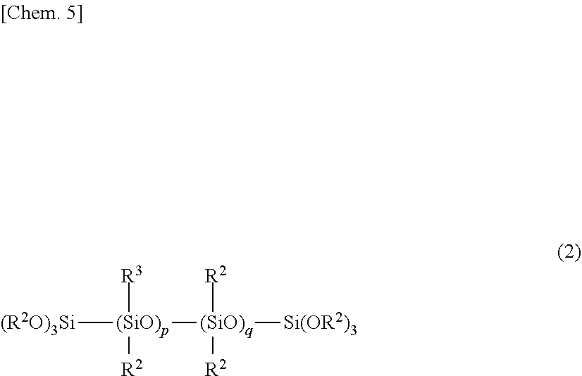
[(SiO)p]([R3])([R2])([(SiO)q]([R2])([R2])[Si(OR2)3])[(R2O)3Si]
